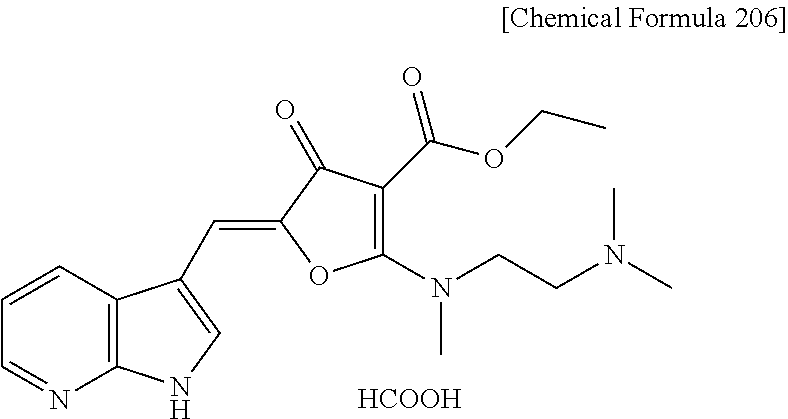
C1=CC2=C(N=C1)NC=C2C=C1OC(N(CCN(C)C)C)=C(C(=O)OCC)C1=O.[HCOOH]
